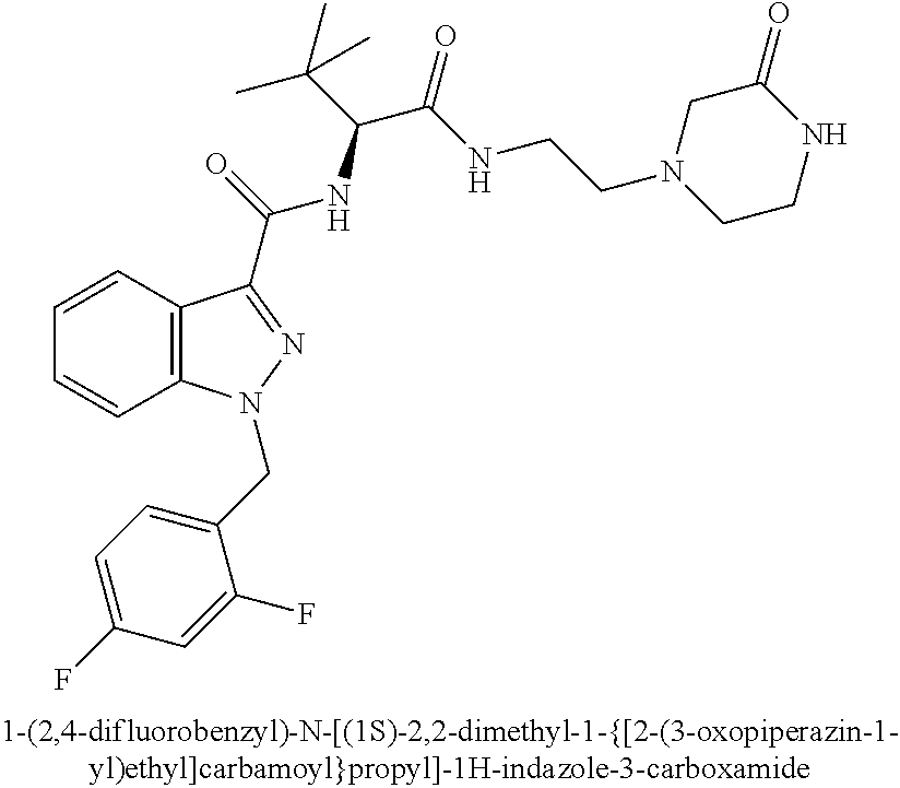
C1=CC2=C(C=C1)N(CC1=CC=C(F)C=C1F)N=C2C(=O)NC(C(C)(C)C)C(=O)NCCN1CCNC(=O)C1
